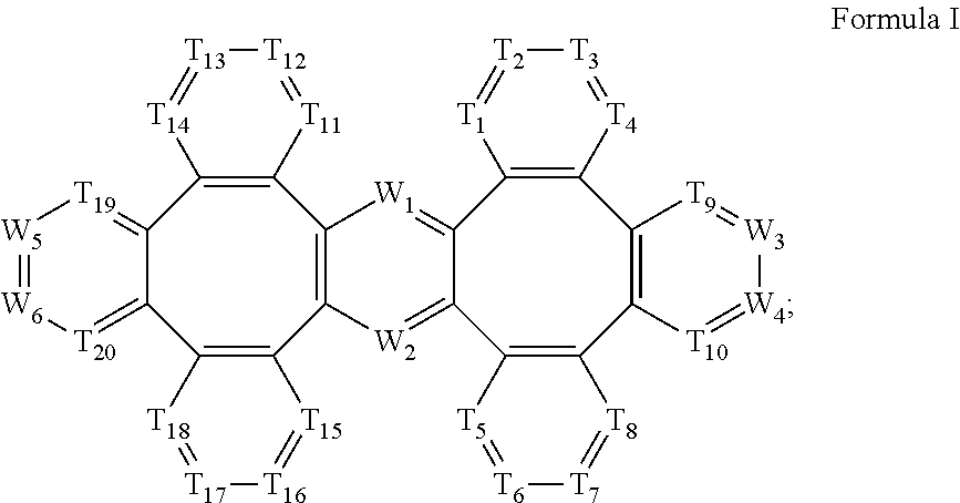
C12=[T19][W5]=[W6][T20]=C1C1=C(C3=C(C4=C2[T14]=[T13][T12]=[T11]4)[W1]=C2C(=[W2]3)C3=C(C4=C(C5=C2[T1]=[T2][T3]=[T4]5)[T9]=[W3][W4]=[T10]4)[T8]=[T7][T6]=[T5]3)[T15]=[T16][T17]=[T18]1
